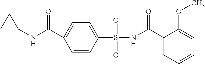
C1=CC(S(NC(C2=CC=CC=C2OC)=O)(=O)=O)=CC=C1C(NC1CC1)=O
